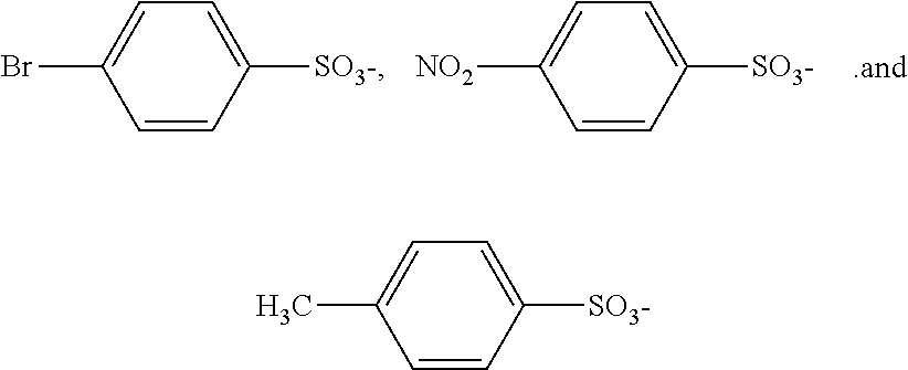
BrC1=CC=C([SO3-])C=C1.[NO2]C1=CC=C([SO3-])C=C1.[.and].CC1=CC=C([SO3-])C=C1
